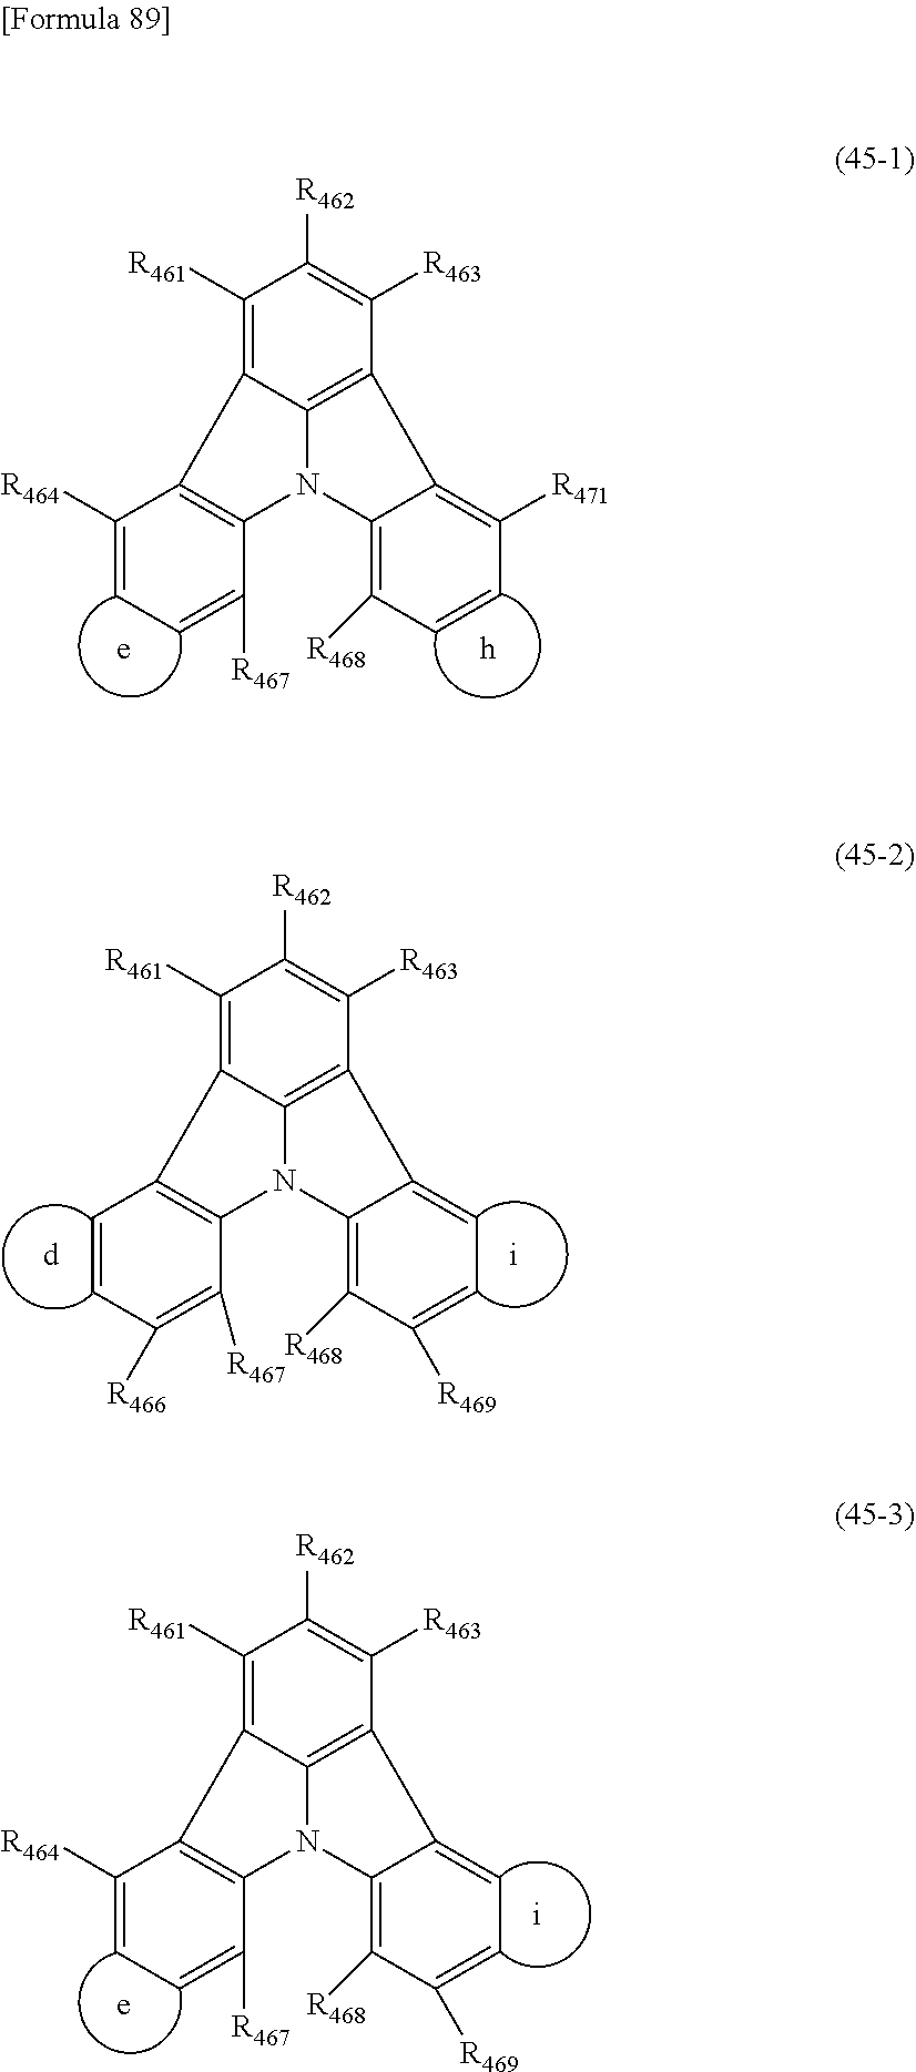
C1([R464])=CC=C([R467])C2=C1C1=C([R461])C([R462])=C([R463])C3=C1N2C1=C([R468])C=CC([R471])=C13.C1=CC([R466])=C([R467])C2=C1C1=C([R461])C([R462])=C([R463])C3=C1N2C1=C([R468])C([R469])=CC=C13.C1([R464])=CC=C([R467])C2=C1C1=C([R461])C([R462])=C([R463])C3=C1N2C1=C([R468])C([R469])=CC=C13
